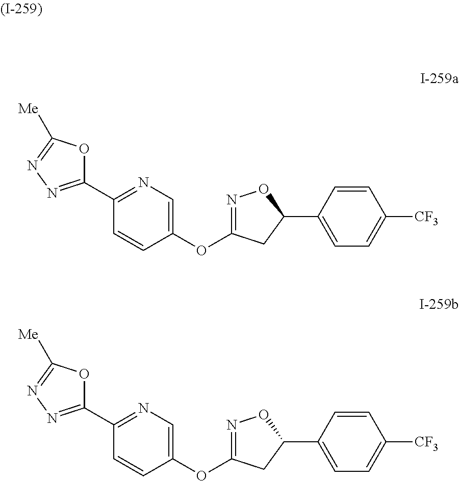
O(C1=NOC(C2=CC=C([CF3])C=C2)C1)C1=CN=C(C2=NN=C([Me])O2)C=C1.O(C1=NOC(C2=CC=C([CF3])C=C2)C1)C1=CN=C(C2=NN=C([Me])O2)C=C1
